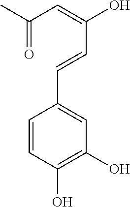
C(=O)(C=C(C=CC1=CC(O)=C(O)C=C1)O)C
